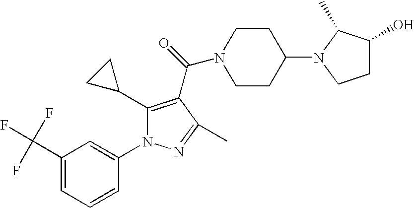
C1CC(N2CCC(O)C2C)CCN1C(=O)C1=C(C2CC2)N(C2=CC(C(F)(F)F)=CC=C2)N=C1C
